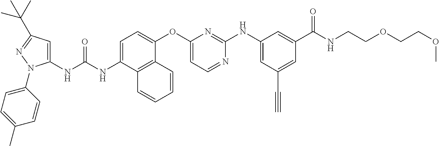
C1(NC(NC2=CC=C(OC3=CC=NC(NC4=CC(C#C)=CC(C(NCCOCCOC)=O)=C4)=N3)C3=C2C=CC=C3)=O)=CC(C(C)(C)C)=NN1C1=CC=C(C)C=C1
